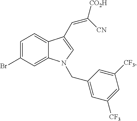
C1=C(Br)C=C2C(=C1)C(C=C([CO2H])[CN])=CN2CC1=CC([CF3])=CC([CF3])=C1
